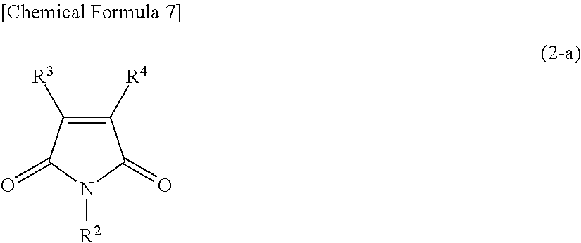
C1([R4])=C([R3])C(=O)N([R2])C1=O
